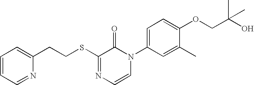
C(SC1=NC=CN(C2=CC=C(OCC(O)(C)C)C(C)=C2)C1=O)CC1=CC=CC=N1
